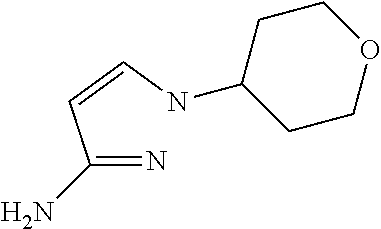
C(=N)(C=CNC1CCOCC1)N
